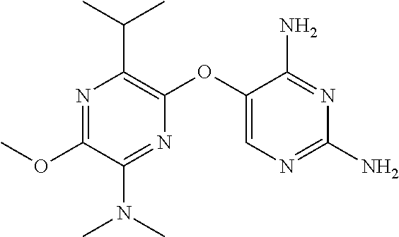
N1=C(OC)C(N(C)C)=NC(OC2=CN=C(N)N=C2N)=C1C(C)C
